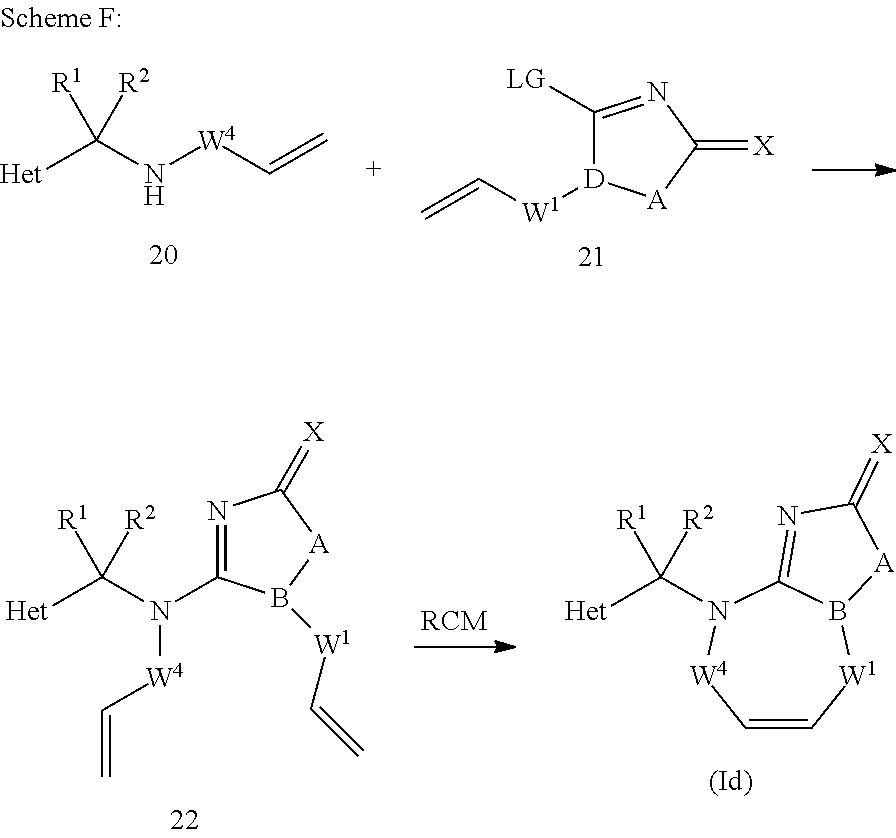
[Het]C(N[W4]C=C)([R1])[R2].C1([LG])=NC(=[X])[A][D]1[W1]C=C.C1=C[W1]B2C(=NC(=[X])[A]2)N(C([Het])([R1])[R2])[W4]1.[Het]C(N([W4]C=C)C1=NC(=[X])[A]B1[W1]C=C)([R1])[R2]
